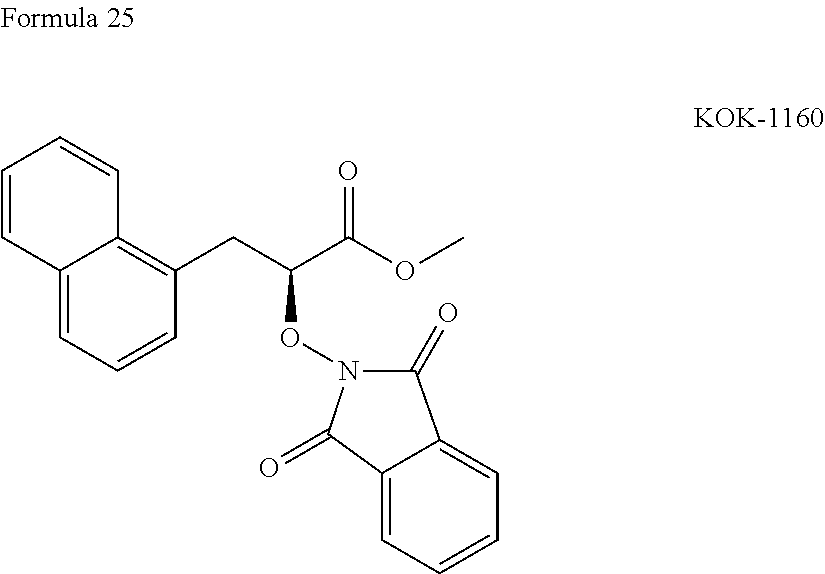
C1(CC(C(OC)=O)ON2C(=O)C3=CC=CC=C3C2=O)=C2C(=CC=C1)C=CC=C2
